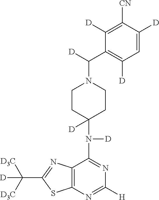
C1CC(N([D])C2=NC([H])=NC3=C2N=C(C([D3C])([D3C])[D])S3)([D])CCN1C([D])C1=C([D])C=C([D])C([CN])=C1[D]
